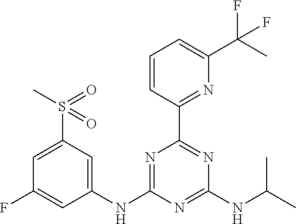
C1=CC(C2=NC(NC(C)C)=NC(NC3=CC(S(C)(=O)=O)=CC(F)=C3)=N2)=NC(C(C)(F)F)=C1
